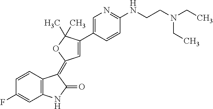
C1=CC2=C(C=C1F)NC(=O)C2=C1C=C(C2=CN=C(NCCN(CC)CC)C=C2)C(C)(C)O1
